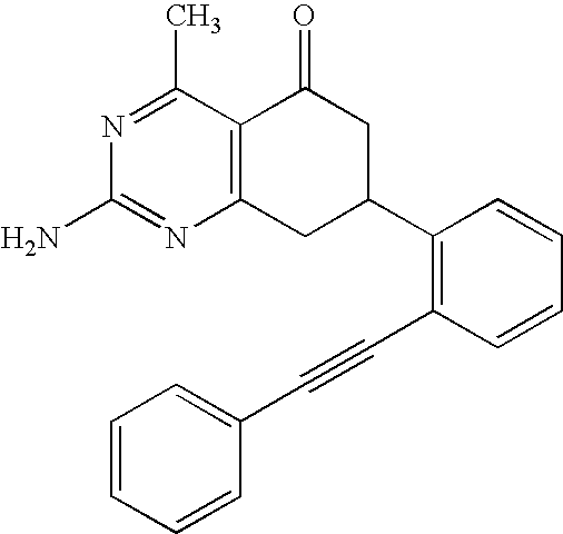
N1=C(C)C2=C(N=C1N)CC(C1=C(C#CC3=CC=CC=C3)C=CC=C1)CC2=O
